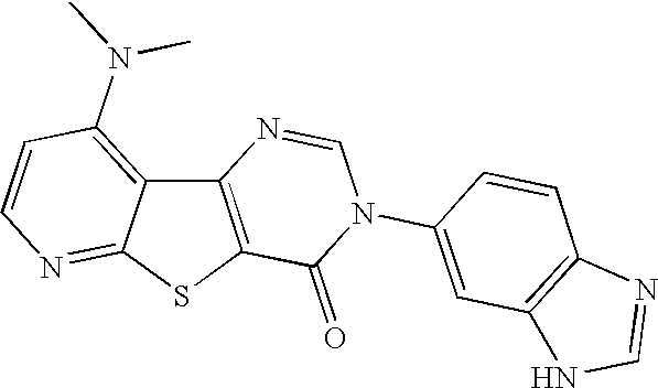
C12=C(SC3=NC=CC(N(C)C)=C13)C(=O)N(C1=CC3=C(C=C1)N=CN3)C=N2
